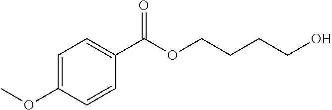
C1=C(OC)C=CC(C(OCCCCO)=O)=C1
